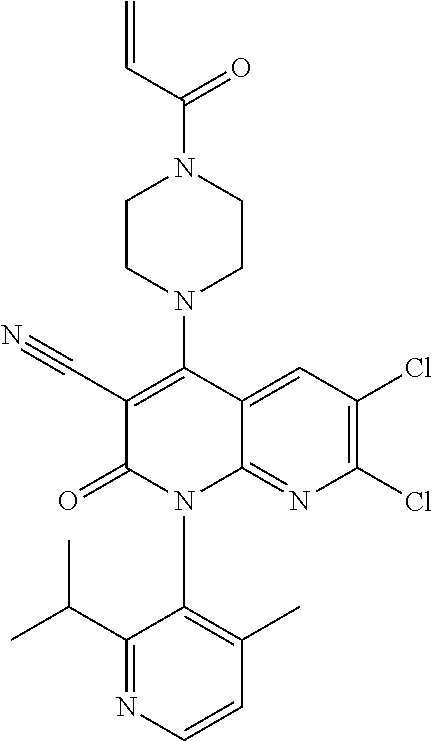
C1(C#N)=C(N2CCN(C(C=C)=O)CC2)C2=CC(Cl)=C(Cl)N=C2N(C2=C(C)C=CN=C2C(C)C)C1=O
